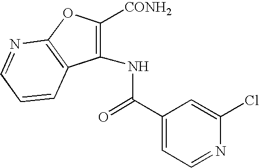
C1=NC2=C(C=C1)C(NC(C1=CC=NC(Cl)=C1)=O)=C([CONH2])O2
